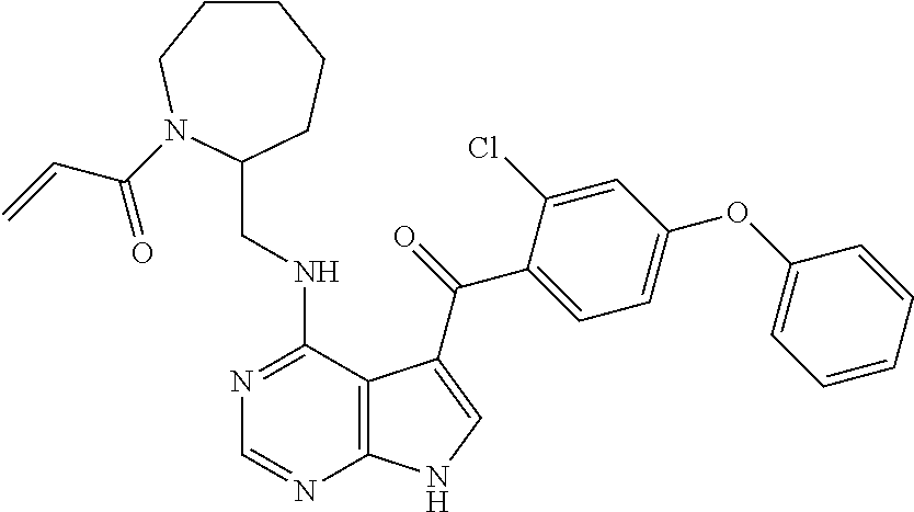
C1=CC=CC(OC2=CC=C(C(=O)C3=CNC4=C3C(NCC3CCCCCN3C(C=C)=O)=NC=N4)C(Cl)=C2)=C1
